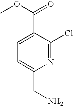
C1=C(C(OC)=O)C(Cl)=NC(CN)=C1
